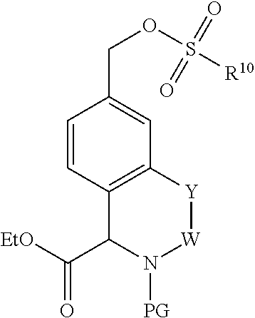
C1=CC2=C(C=C1COS([R10])(=O)=O)[Y][W]N([PG])C2C([EtO])=O
